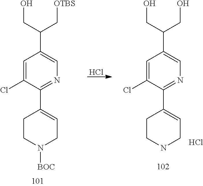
C1=C(Cl)C(C2=CCN([BOC])CC2)=NC=C1C(C[OTBS])CO.Cl.C1=C(Cl)C(C2=CCNCC2)=NC=C1C(CO)CO.Cl
